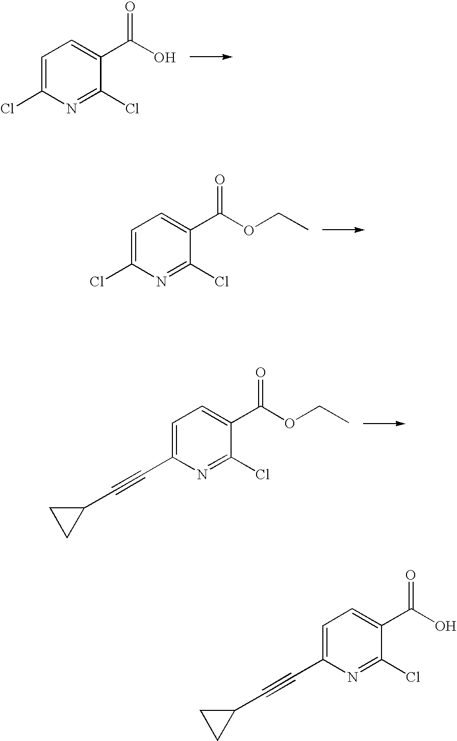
C1=C(Cl)N=C(Cl)C(C(O)=O)=C1.C1=C(Cl)N=C(Cl)C(C(OCC)=O)=C1.C1=C(C#CC2CC2)N=C(Cl)C(C(OCC)=O)=C1.C1=C(C#CC2CC2)N=C(Cl)C(C(O)=O)=C1
